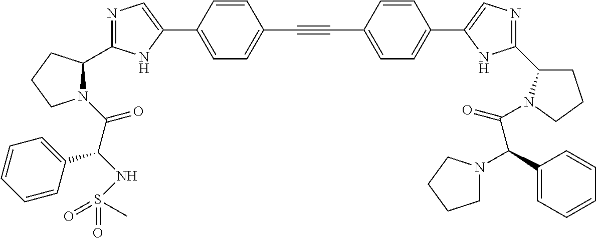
N1=C(C2N(C(C(NS(=O)(C)=O)C3=CC=CC=C3)=O)CCC2)NC(C2=CC=C(C#CC3=CC=C(C4=CN=C(C5CCCN5C(=O)C(C5=CC=CC=C5)N5CCCC5)N4)C=C3)C=C2)=C1
